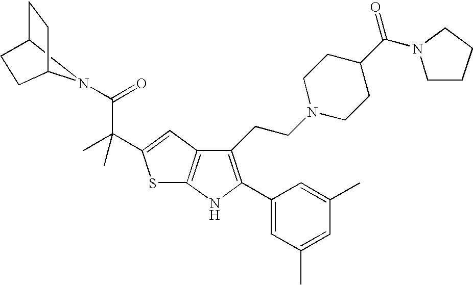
N1(C(=O)C(C2=CC3=C(S2)NC(C2=CC(C)=CC(C)=C2)=C3CCN2CCC(C(N3CCCC3)=O)CC2)(C)C)C2CCC1CC2
